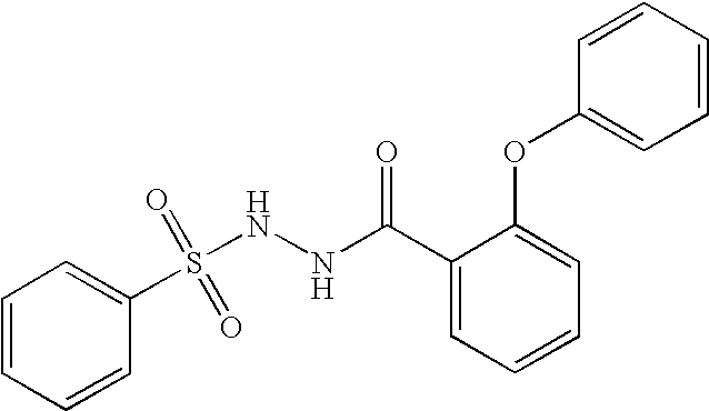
C1=CC(S(NNC(C2=CC=CC=C2OC2=CC=CC=C2)=O)(=O)=O)=CC=C1
